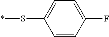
S(*)C1=CC=C(F)C=C1
